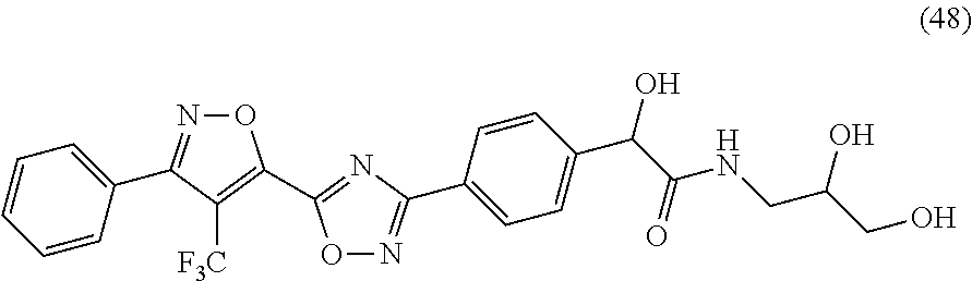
C1=CC=CC(C2=NOC(C3=NC(C4=CC=C(C(C(NCC(CO)O)=O)O)C=C4)=NO3)=C2[F3C])=C1
